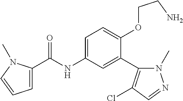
C1=C(C(=O)NC2=CC=C(OCCN)C(C3=C(Cl)C=NN3C)=C2)N(C)C=C1
